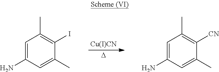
[Cu(I)CN].[D].C1=C(N)C=C(C)C(I)=C1C.C1=C(N)C=C(C)C([CN])=C1C
